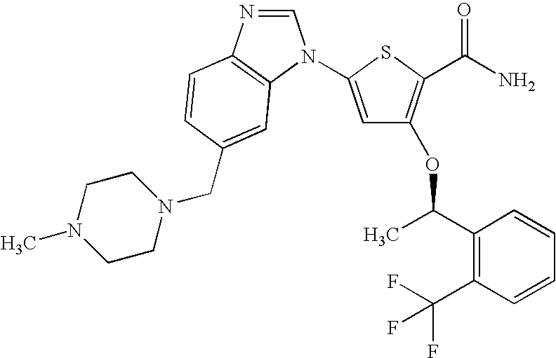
C1=NC2=C(N1C1=CC(OC(C3=C(C(F)(F)F)C=CC=C3)C)=C(C(N)=O)S1)C=C(CN1CCN(C)CC1)C=C2
